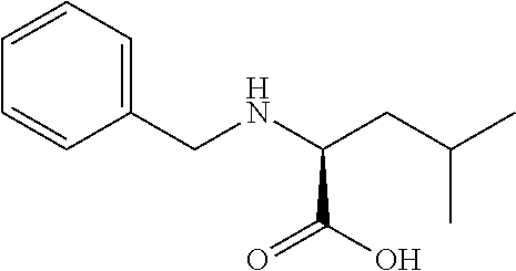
C1=CC=C(CNC(CC(C)C)C(O)=O)C=C1
